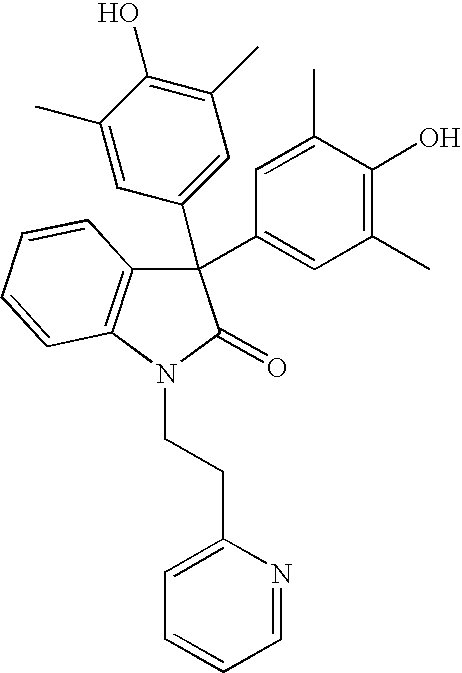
C1(C2=CC(C)=C(O)C(C)=C2)(C2=CC(C)=C(O)C(C)=C2)C2=C(N(CCC3=CC=CC=N3)C1=O)C=CC=C2
